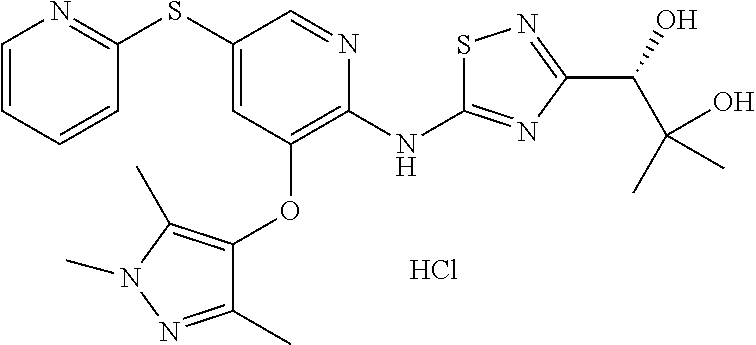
C1=CC=CC(SC2=CC(OC3=C(C)N(C)N=C3C)=C(NC3=NC(C(C(O)(C)C)O)=NS3)N=C2)=N1.Cl
